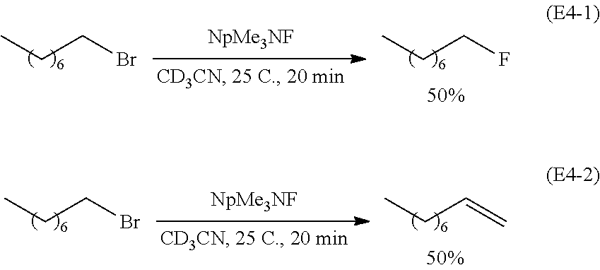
CCCF.CCCBr.CCC=C.CCCBr
